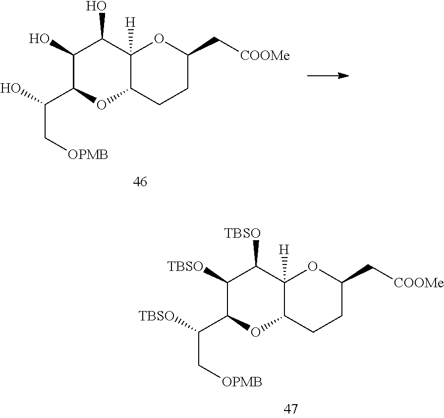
C(C[OPMB])(C1C(O)C(O)C2([H])OC(C[COOMe])CCC2O1)O.C(C[OPMB])(C1C([TBSO])C([TBSO])C2([H])OC(C[COOMe])CCC2O1)[TBSO]
